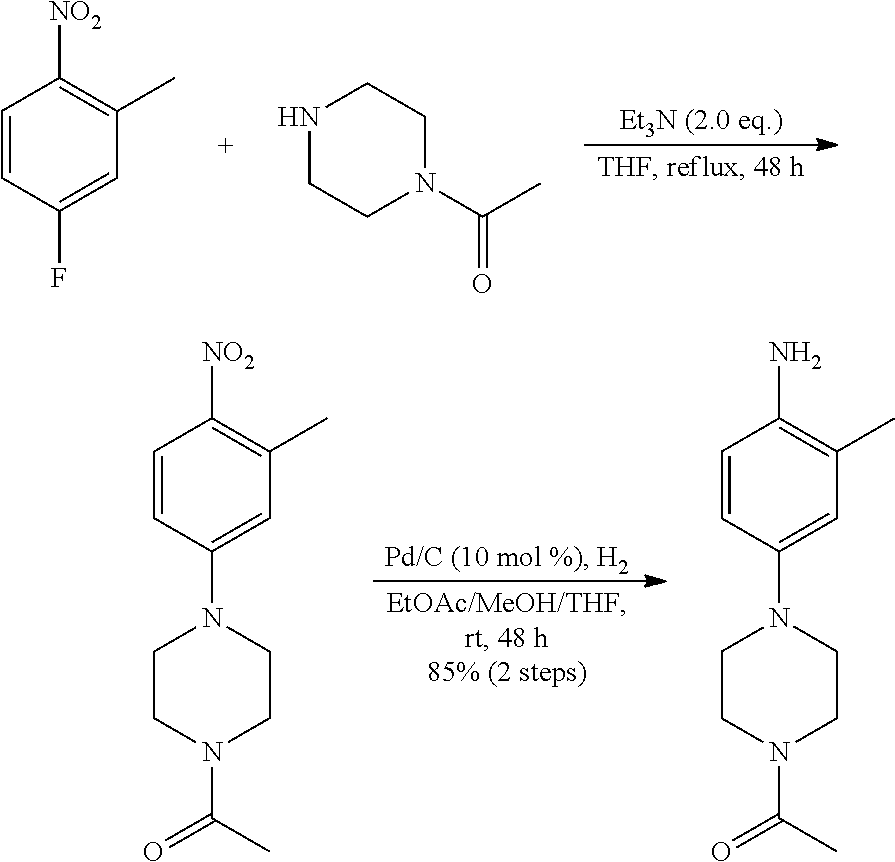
C1=CC(F)=CC(C)=C1[NO2].C1N(C(C)=O)CCNC1.C1=CC(N2CCN(C(=O)C)CC2)=CC(C)=C1[NO2].C1=CC(N2CCN(C(=O)C)CC2)=CC(C)=C1N
